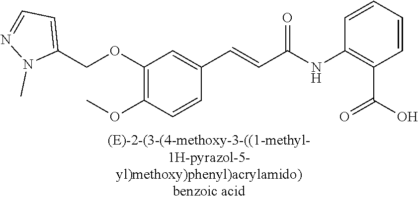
C1(OCC2=CC=NN2C)=C(OC)C=CC(C=CC(=O)NC2=C(C(=O)O)C=CC=C2)=C1
